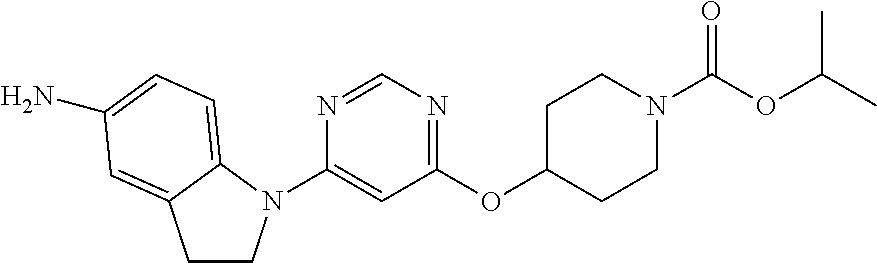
N1=CN=C(OC2CCN(C(OC(C)C)=O)CC2)C=C1N1CCC2=CC(N)=CC=C12
